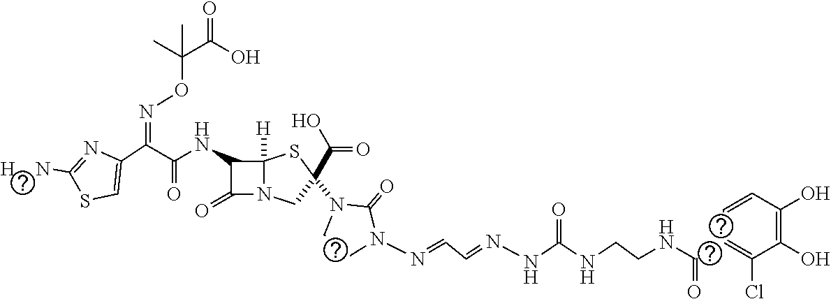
C(=O)(NC1C(=O)N2C1([H])SC(C(O)=O)(N1C(=O)N(N=CC=NNC(NCCNC(C3=C(Cl)C(O)=C(O)C=C3)=O)=O)CC1)C2)C(C1=CSC([H    N])=N1)=NOC(C(O)=O)(C)C
